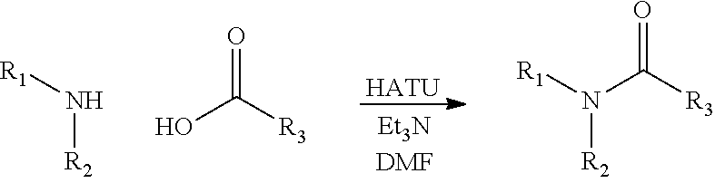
[HATU].[R1]N[R2].OC([R3])=O.[R1]N([R2])C([R3])=O
